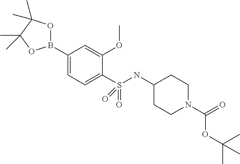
C1=C(B2OC(C)(C)C(C)(C)O2)C=C(OC)C(S(NC2CCN(C(=O)OC(C)(C)C)CC2)(=O)=O)=C1
